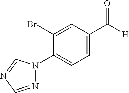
C1=C(C([H])=O)C=C(Br)C(N2N=CN=C2)=C1
